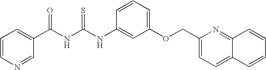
C1(NC(NC(=O)C2=CC=CN=C2)=S)=CC(OCC2=CC=C3C(=N2)C=CC=C3)=CC=C1
